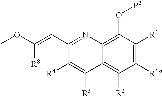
C(C1=NC2=C(O[P2])C([R1])=C([R1a])C([R2])=C2C([R3])=C1[R4])=C([R8])OC
